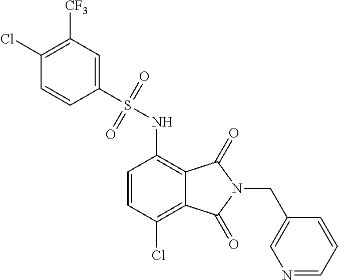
C1=CC(Cl)=C2C(=C1NS(C1=CC([CF3])=C(Cl)C=C1)(=O)=O)C(=O)N(CC1=CN=CC=C1)C2=O
